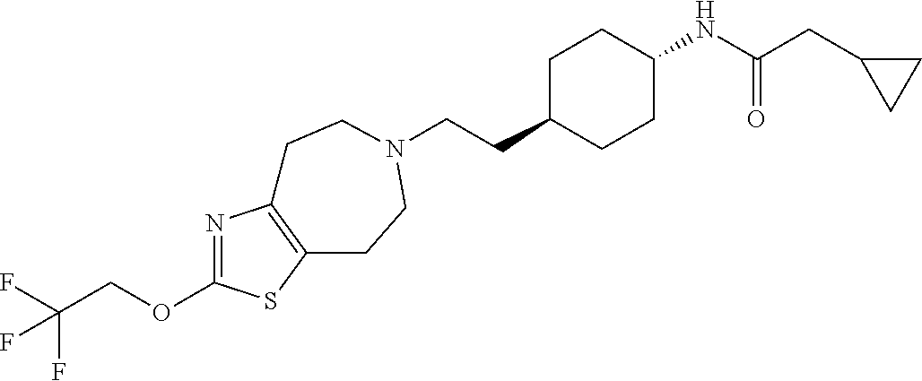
C(CC1CCC(NC(CC2CC2)=O)CC1)N1CCC2=C(N=C(OCC(F)(F)F)S2)CC1
